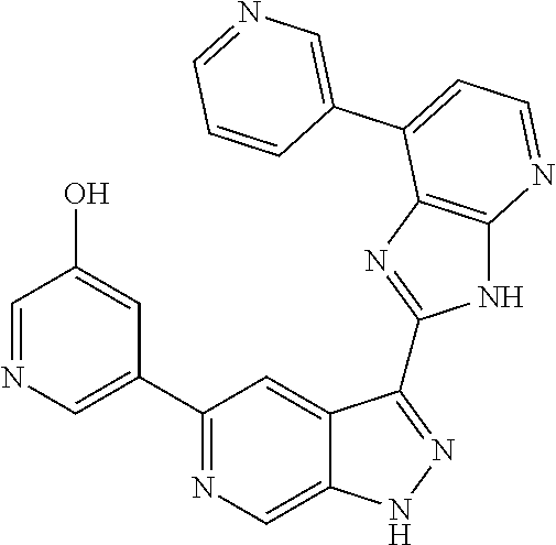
C1(C2=NC=C3C(=C2)C(C2=NC4=C(N2)N=CC=C4C2=CN=CC=C2)=NN3)=CN=CC(O)=C1
